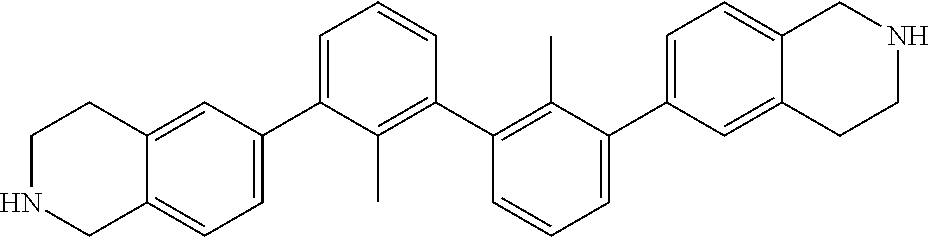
C1(C2=CC=C3C(=C2)CCNC3)=CC=CC(C2=C(C)C(C3=CC=C4C(=C3)CCNC4)=CC=C2)=C1C
